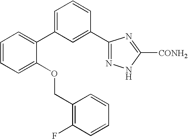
C1(C2=CC=CC(C3=NNC([CONH2])=N3)=C2)=CC=CC=C1OCC1=C(F)C=CC=C1
